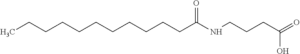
C(CCCCCCCC(NCCCC(=O)O)=O)CCC
